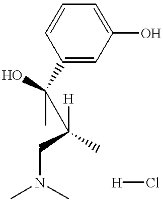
C1(O)=CC=CC(C(O)(C)C([H])(CN(C)C)C)=C1.[H]Cl
